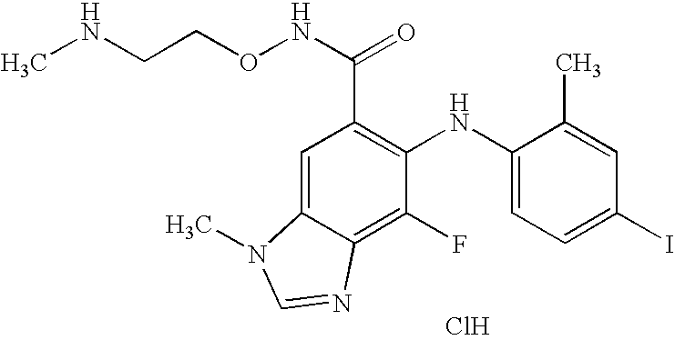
C(C1=C(NC2=CC=C(I)C=C2C)C(F)=C2C(=C1)N(C)C=N2)(NOCCNC)=O.Cl
